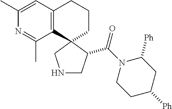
C12=C(C3(CCC1)CNCC3C(N1CCC([Ph])CC1[Ph])=O)C(C)=NC(C)=C2
